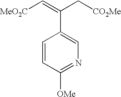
[MeO2C]C=C(C1=CN=C([OMe])C=C1)C[CO2Me]
